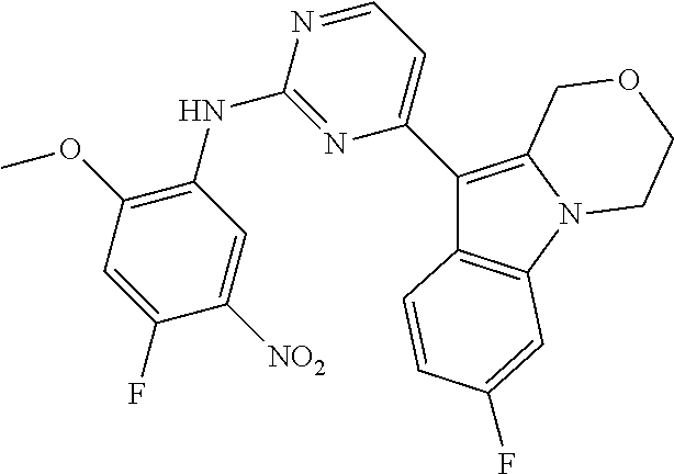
C1([NO2])=CC(NC2=NC(C3=C4N(C5=C3C=CC(F)=C5)CCOC4)=CC=N2)=C(OC)C=C1F
